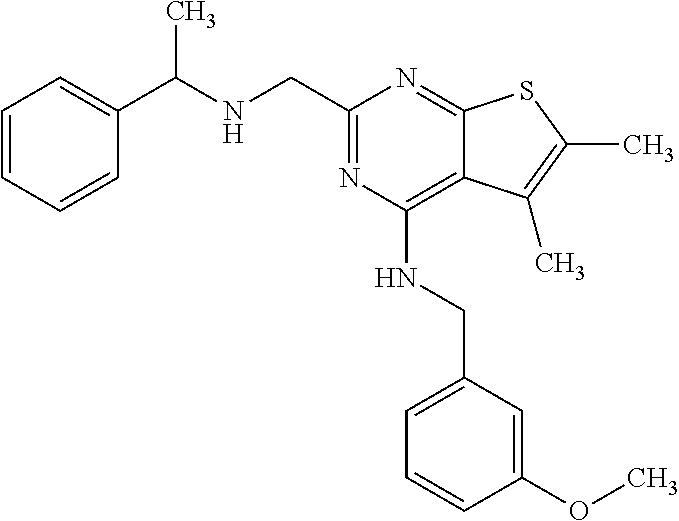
C1=CC=CC(C(NCC2=NC(NCC3=CC=CC(OC)=C3)=C3C(=N2)SC(C)=C3C)C)=C1
